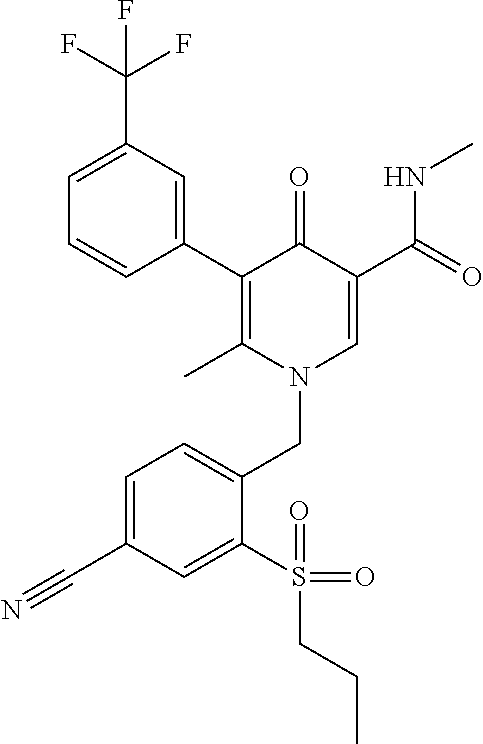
C1(C2=C(C)N(CC3=CC=C(C#N)C=C3S(=O)(=O)CCC)C=C(C(=O)NC)C2=O)=CC(C(F)(F)F)=CC=C1
